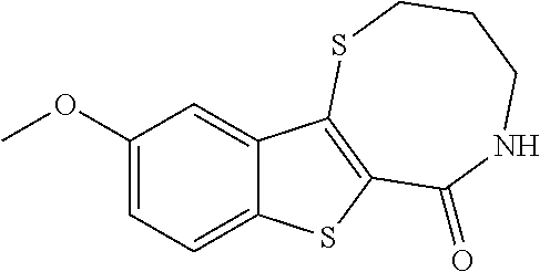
C1(OC)=CC=C2C(=C1)C1=C(S2)C(=O)NCCCS1
